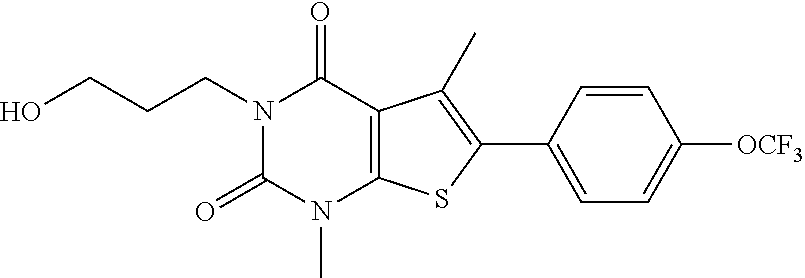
N1(CCCO)C(=O)N(C)C2=C(C1=O)C(C)=C(C1=CC=C([OCF3])C=C1)S2
